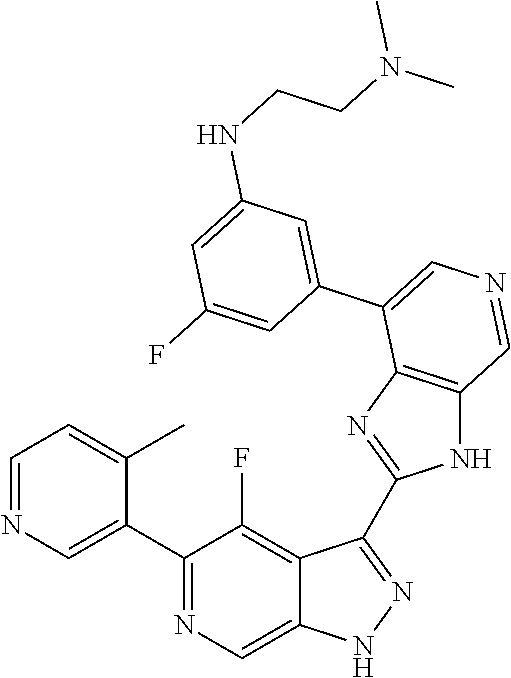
C1(C2=CN=CC=C2C)=NC=C2C(=C1F)C(C1=NC3=C(N1)C=NC=C3C1=CC(NCCN(C)C)=CC(F)=C1)=NN2
